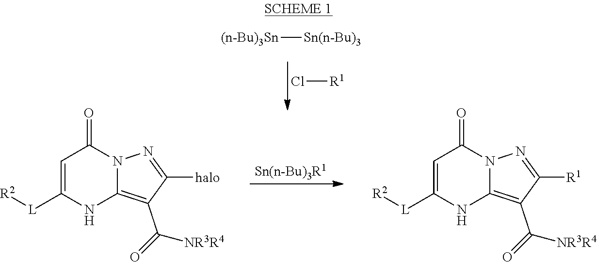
C1([halo])=NN2C(=C1C(=O)[NR3R4])NC([L][R2])=CC2=O.C1([R1])=NN2C(=C1C(=O)[NR3R4])NC([L][R2])=CC2=O.[Sn(n-Bu)3R1].[(n-Bu)3Sn][Sn(n-Bu)3].Cl[R1]
